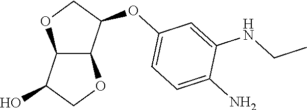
C12C(C(OC3=CC=C(N)C(NCC)=C3)CO1)OCC2O
